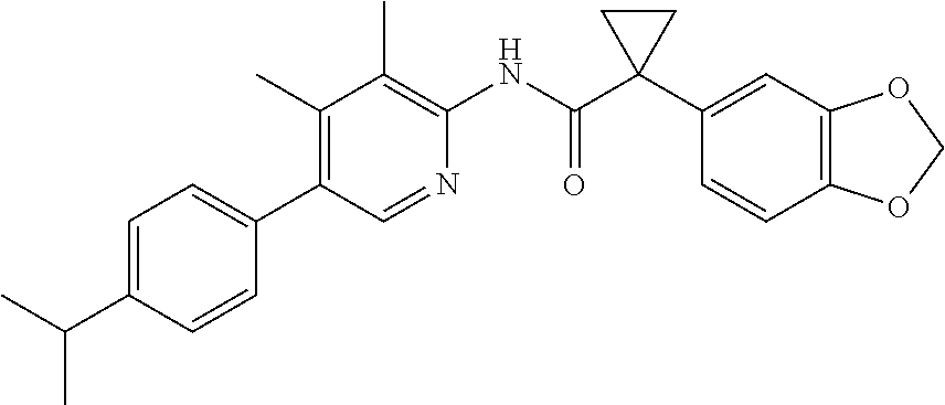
C1=C(C(C)C)C=CC(C2=C(C)C(C)=C(NC(C3(C4=CC5=C(C=C4)OCO5)CC3)=O)N=C2)=C1
